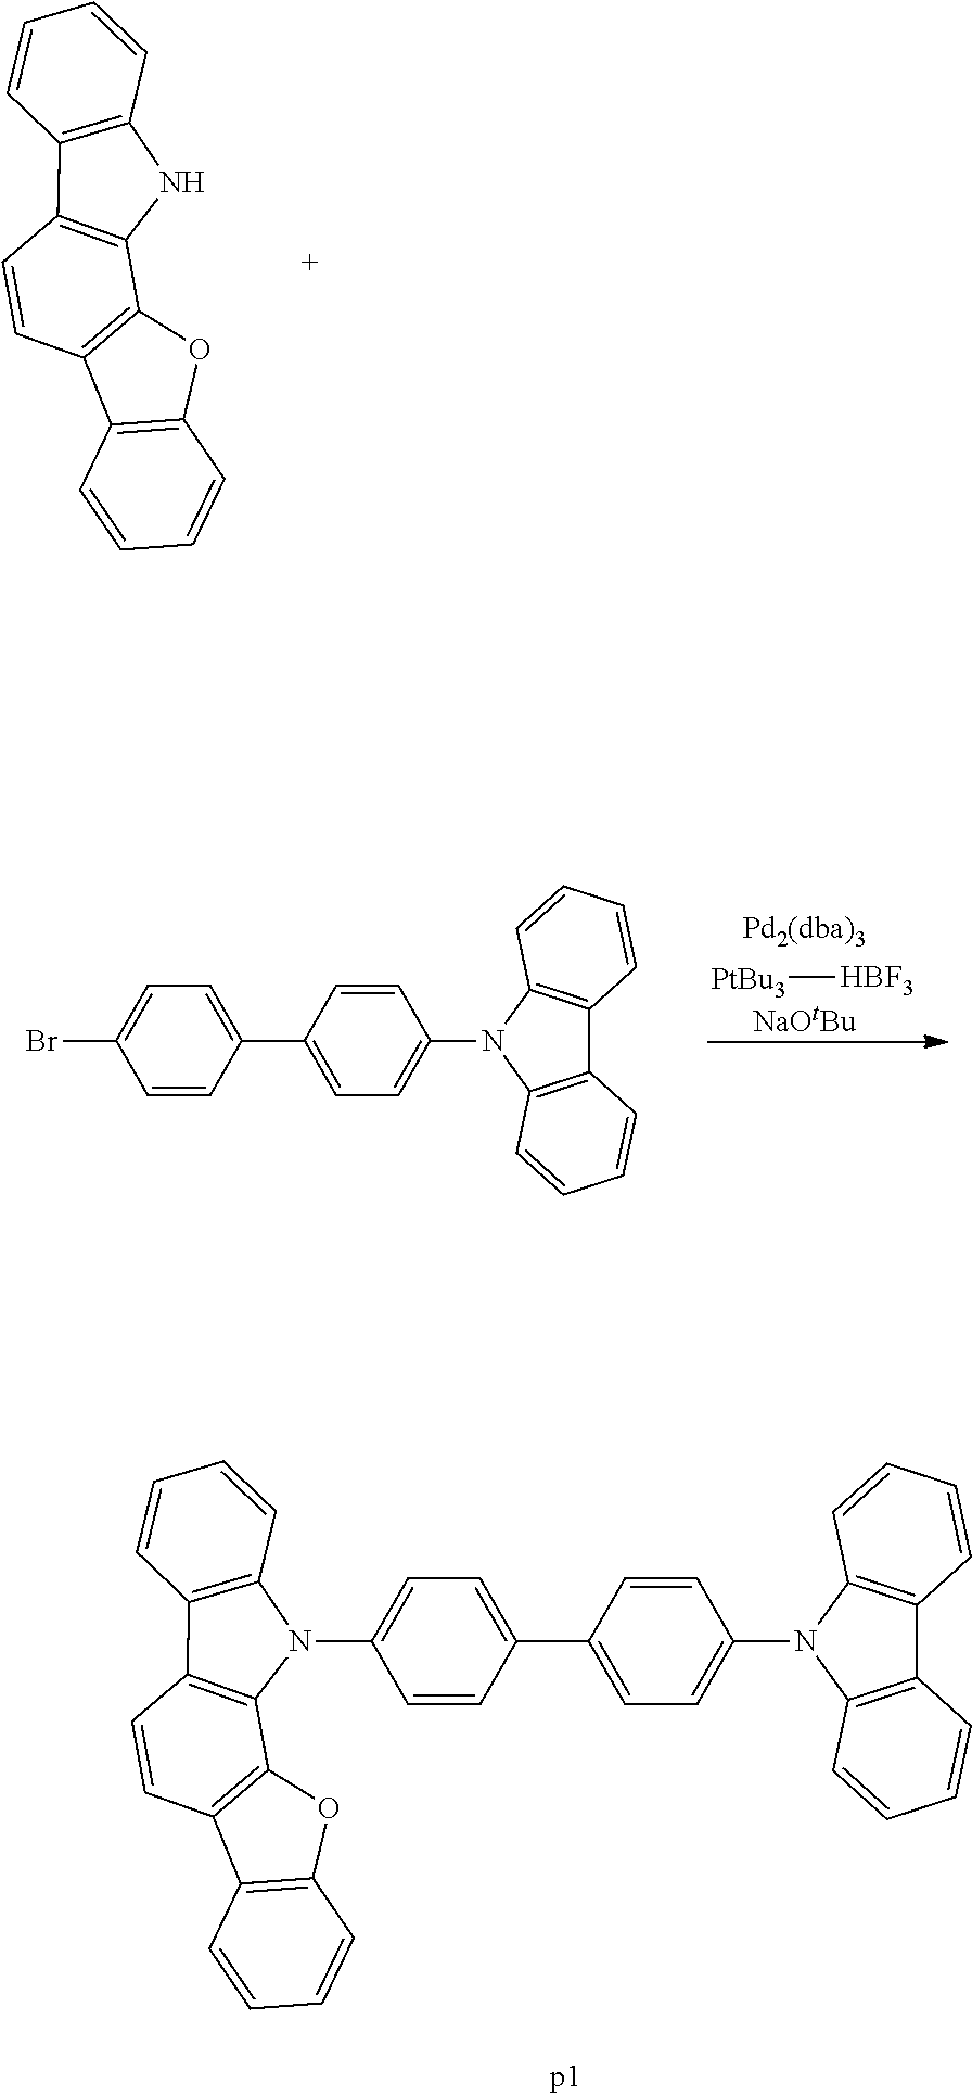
C12=C(C=CC=C1)C1=C(O2)C2=C(C=C1)C1=C(N2)C=CC=C1.C1(C2=CC=C(N3C4=C(C5=C3C=CC=C5)C=CC=C4)C=C2)=CC=C(Br)C=C1.[PtBu3][HBF3].[NaOtBu].C1(C2=CC=C(N3C4=C(C5=C3C=CC=C5)C=CC=C4)C=C2)=CC=C(N2C3=C(C=CC4=C3OC3=C4C=CC=C3)C3=C2C=CC=C3)C=C1
